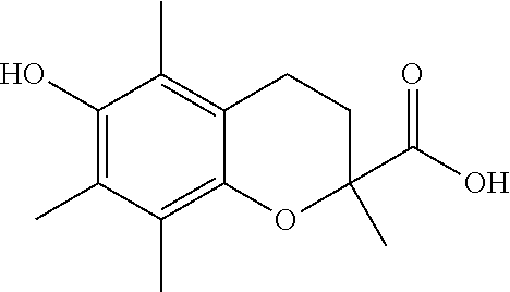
C1(O)=C(C)C(C)=C2C(=C1C)CCC(C(O)=O)(C)O2
